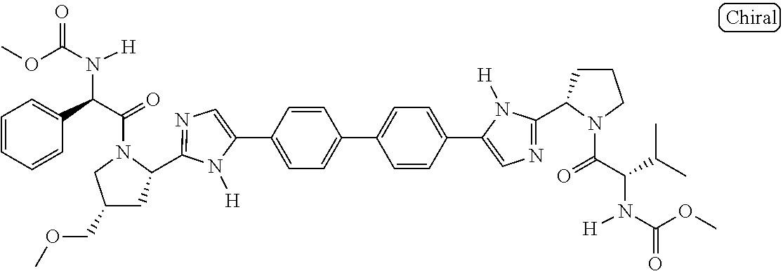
C1(C2=CC=C(C3=CC=C(C4=CN=C(C5CCCN5C(=O)C(C(C)C)N([H])C(OC)=O)N4[H])C=C3)C=C2)=CN=C(C2CC(COC)CN2C(=O)C(C2=CC=CC=C2)N([H])C(OC)=O)N1[H]
